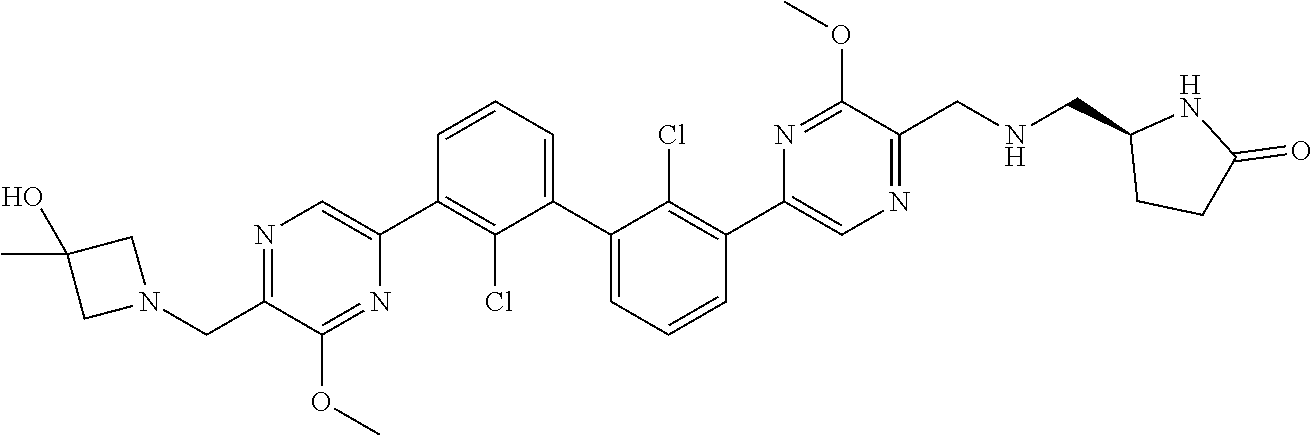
N1=C(CN2CC(O)(C)C2)C(OC)=NC(C2=C(Cl)C(C3=CC=CC(C4=CN=C(CNCC5CCC(=O)N5)C(OC)=N4)=C3Cl)=CC=C2)=C1
